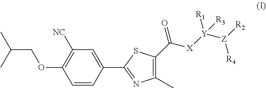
C1=CC(C2=NC(C)=C(C([X][Y]([Z]([R2])[R4])([R1])[R3])=O)S2)=CC([NC])=C1OCC(C)C
